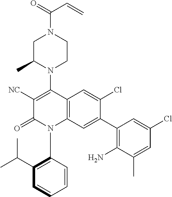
C1C(C)N(C2=C([NC])C(=O)N(C3=C(C(C)C)C=CC=C3)C3=C2C=C(Cl)C(C2=C(N)C(C)=CC(Cl)=C2)=C3)CCN1C(=O)C=C
